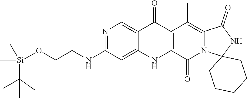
N1=C(NCCO[Si](C)(C)C(C)(C)C)C=C2C(=C1)C(=O)C1=C(N2)C(=O)N2C(=C1C)C(=O)NC21CCCCC1
